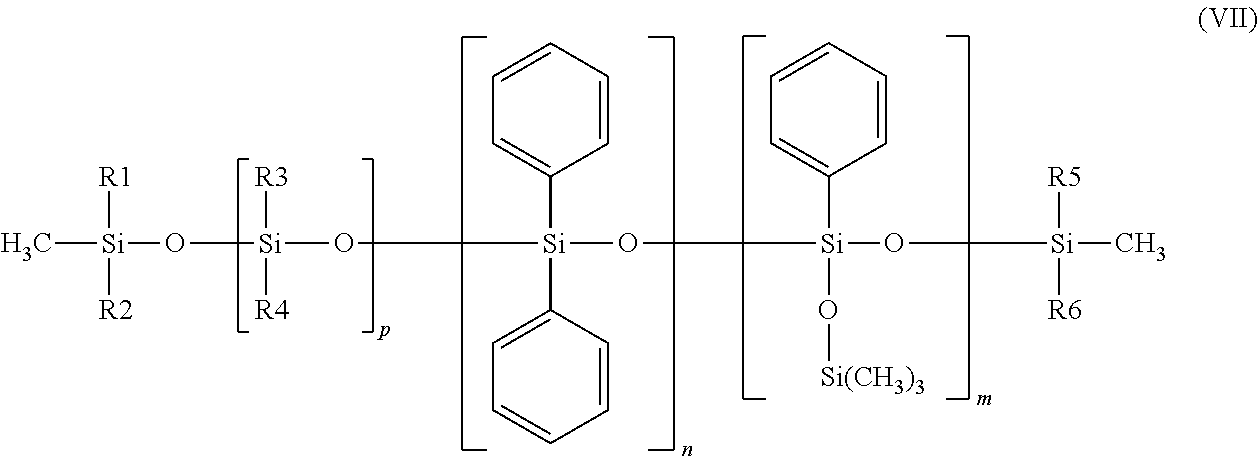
C[Si](O[Si]([R3])([R4])O[Si](O[Si](O[Si](C)([R5])[R6])(C1=CC=CC=C1)O[Si(CH3)3])(C1=CC=CC=C1)C1=CC=CC=C1)([R1])[R2]
